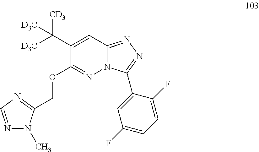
N1=CN=C(COC2=NN3C(=NN=C3C3=CC(F)=CC=C3F)C=C2C([CD3])([D3C])[D3C])N1C
